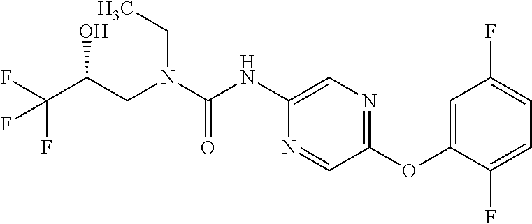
C(O)(CN(CC)C(=O)NC1=CN=C(OC2=CC(F)=CC=C2F)C=N1)C(F)(F)F
